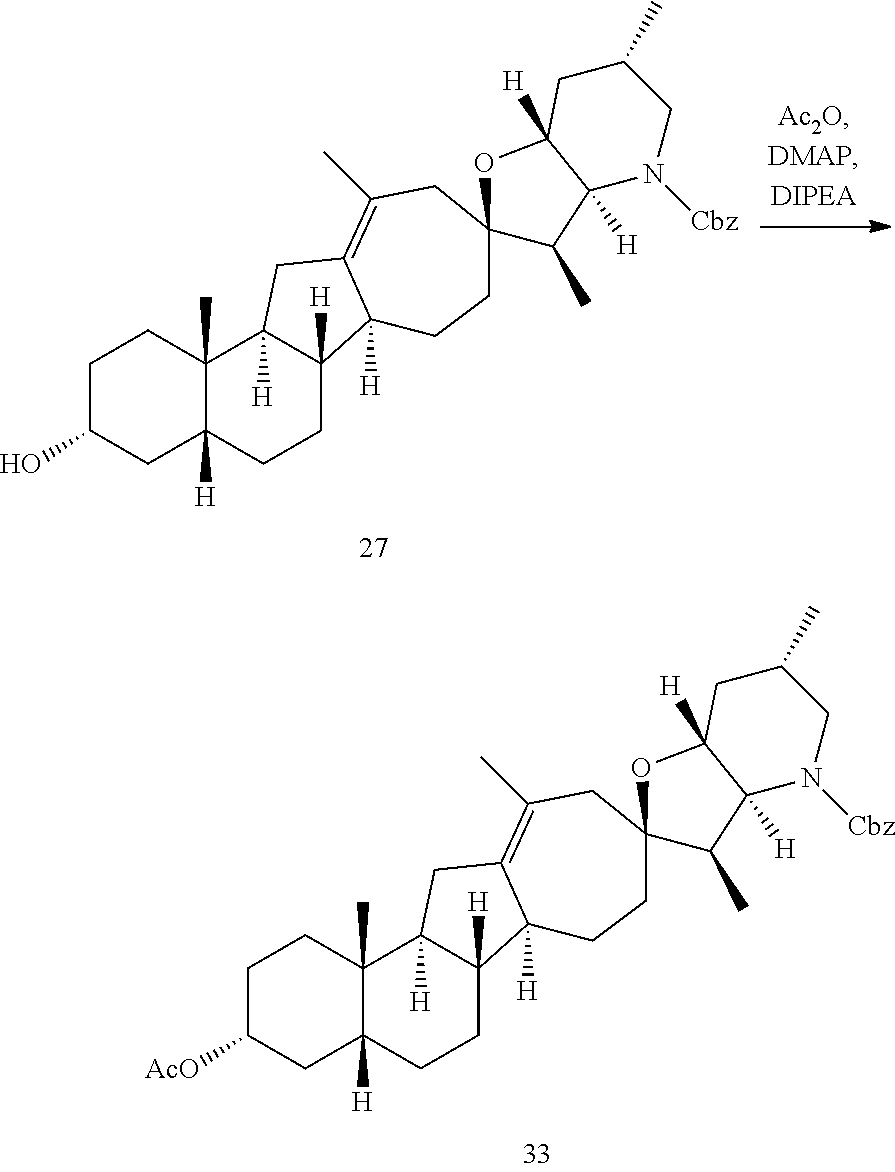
C1C(O)CC2([H])C(C)(C1)C1([H])C([H])(CC2)C2([H])C(=C(C)CC3(CC2)C(C)C2([H])C([H])(O3)CC(C)CN2[Cbz])C1.C1C([AcO])CC2([H])C(C)(C1)C1([H])C([H])(CC2)C2([H])C(=C(C)CC3(CC2)C(C)C2([H])C([H])(O3)CC(C)CN2[Cbz])C1
